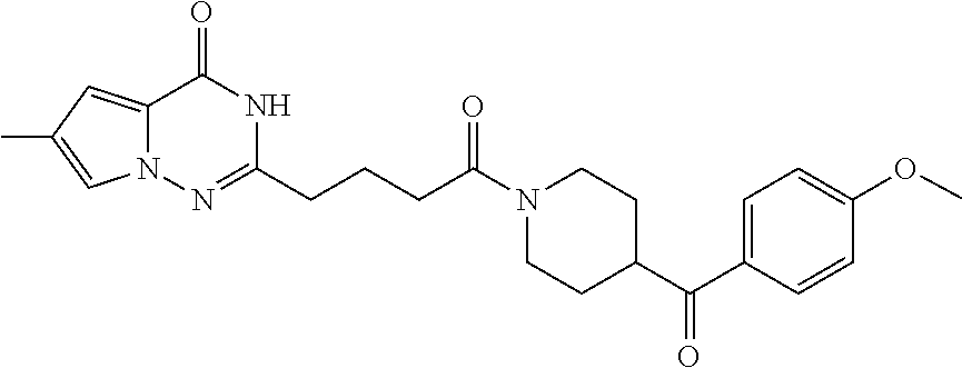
C12=CC(C)=CN1N=C(CCCC(N1CCC(C(C3=CC=C(OC)C=C3)=O)CC1)=O)NC2=O
